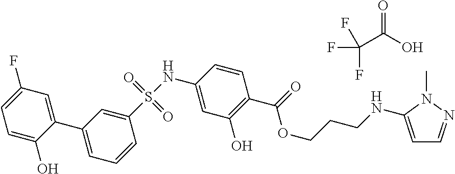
FC(C(=O)O)(F)F.C1(S(NC2=CC(O)=C(C(=O)OCCCNC3=CC=NN3C)C=C2)(=O)=O)=CC(C2=CC(F)=CC=C2O)=CC=C1
